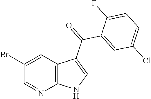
C1(Br)=CC2=C(N=C1)NC=C2C(=O)C1=CC(Cl)=CC=C1F
